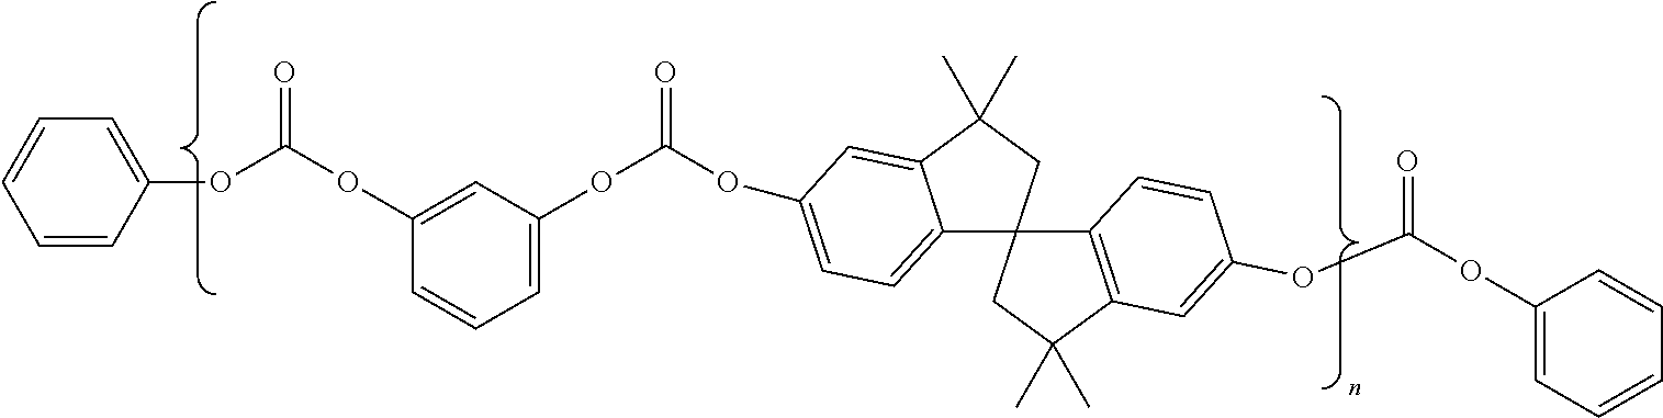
C1(OC(=O)OC2=CC(OC(=O)OC3=CC=C4C(=C3)C(C)(C)CC43C4=C(C(C)(C)C3)C=C(OC(=O)OC3=CC=CC=C3)C=C4)=CC=C2)=CC=CC=C1
